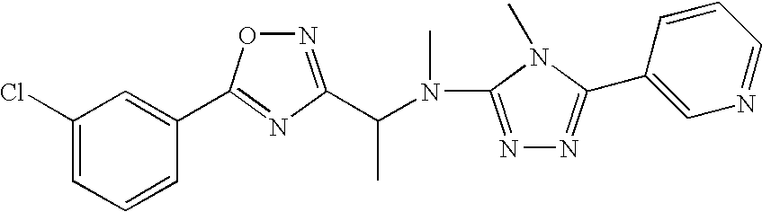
C1(Cl)=CC=CC(C2=NC(C(N(C)C3=NN=C(C4=CN=CC=C4)N3C)C)=NO2)=C1
